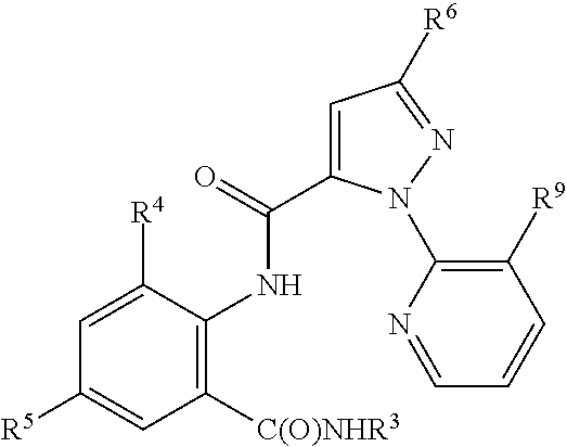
C1([R4])=CC([R5])=CC([C(O)NHR3])=C1NC(C1=CC([R6])=NN1C1=C([R9])C=CC=N1)=O
